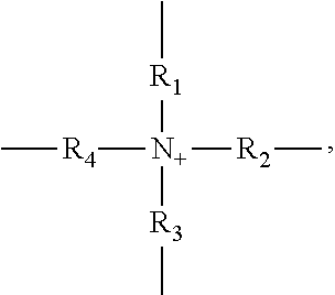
C[R1][N+]([R3]C)([R4]C)[R2]C
